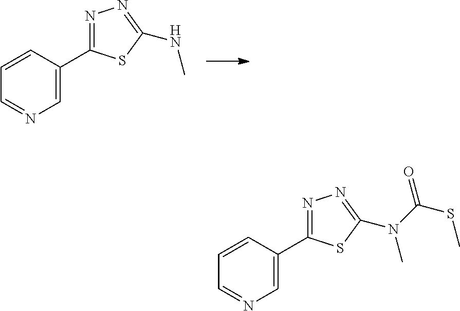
C1=NC=C(C2=NN=C(NC)S2)C=C1.C1=NC=C(C2=NN=C(N(C)C(SC)=O)S2)C=C1
